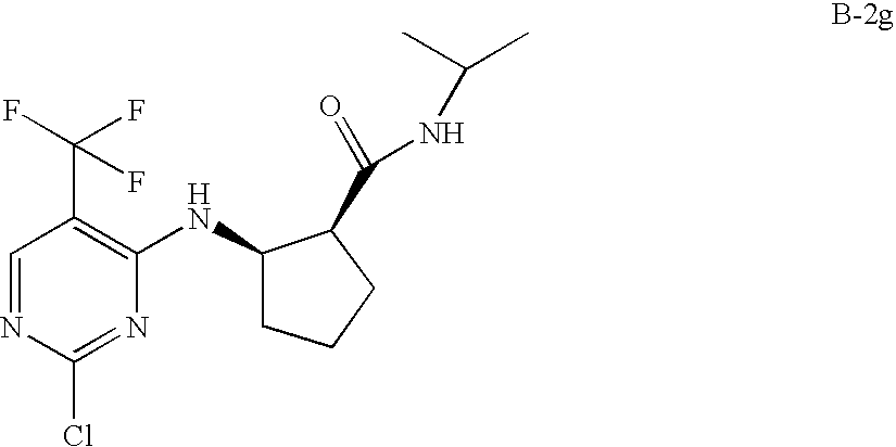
C1=NC(Cl)=NC(NC2CCCC2C(=O)NC(C)C)=C1C(F)(F)F
